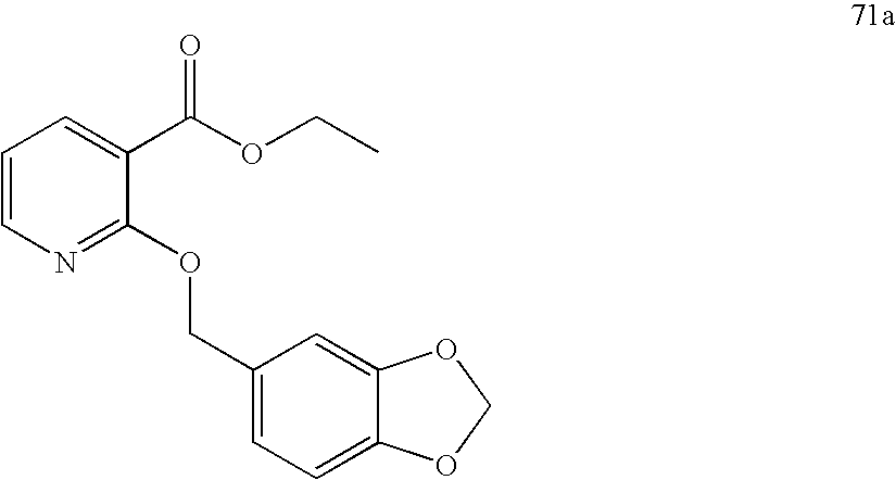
C1=CN=C(OCC2=CC=C3C(=C2)OCO3)C(C(OCC)=O)=C1
